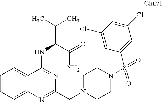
C1=CC=C2C(=C1)C(NC(C(C)C)C(=O)N)=NC(CN1CCN(S(=O)(C3=CC(Cl)=CC(Cl)=C3)=O)CC1)=N2
